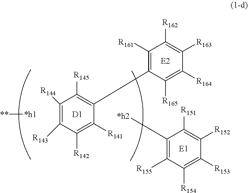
[D1].C1([R144])=C([R143])C([R142])=C([R141])C(C2=C([R161])C([R162])=C([R163])C([R164])=C2[R165])=C1[R145].[*h1][**].[*h2]C1=C([R155])C([R154])=C([R153])C([R152])=C1[R151]
